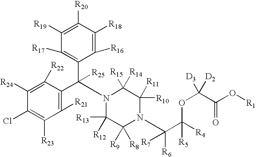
C1([R24])=C([R22])C(C(C2=C([R17])C([R19])=C([R20])C([R18])=C2[R16])([R25])N2C([R13])([R12])C([R9])([R8])N(C(C([R4])(OC([D2])([D3])C(O[R1])=O)[R5])([R6])[R7])C([R10])([R11])C2([R15])[R14])=C([R21])C([R23])=C1Cl
